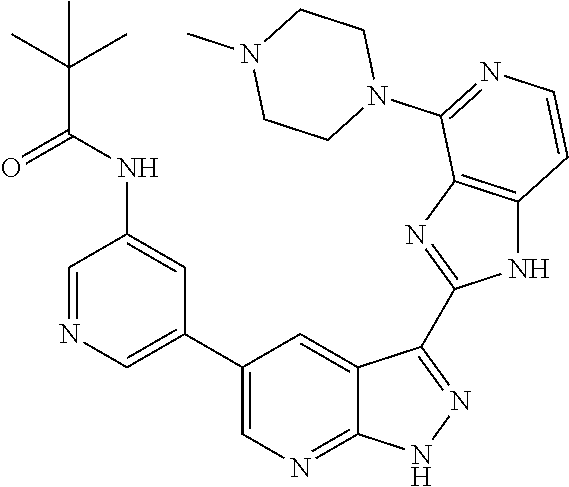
C1=NC=C(C2=CN=C3C(=C2)C(C2=NC4=C(N2)C=CN=C4N2CCN(C)CC2)=NN3)C=C1NC(C(C)(C)C)=O
